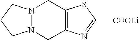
N12N(CCC1)CC1=C(C2)N=C([COOLi])S1
